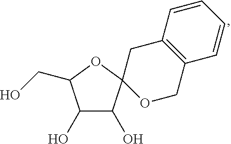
C1(O)C(O)C2(OC1CO)OCC1=C(C2)C=CC=C1
